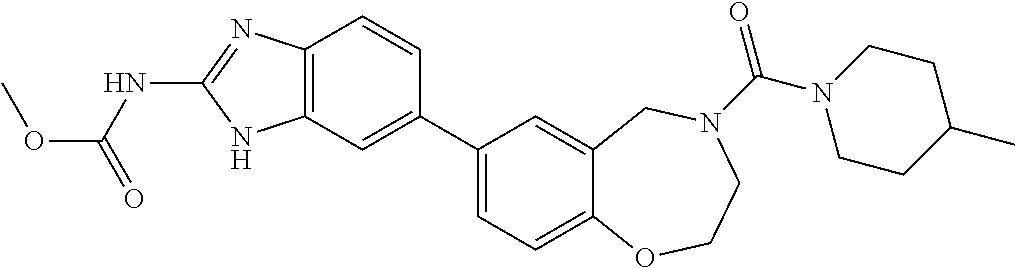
C1(C2=CC3=C(C=C2)N=C(NC(OC)=O)N3)=CC=C2C(=C1)CN(C(N1CCC(C)CC1)=O)CCO2
